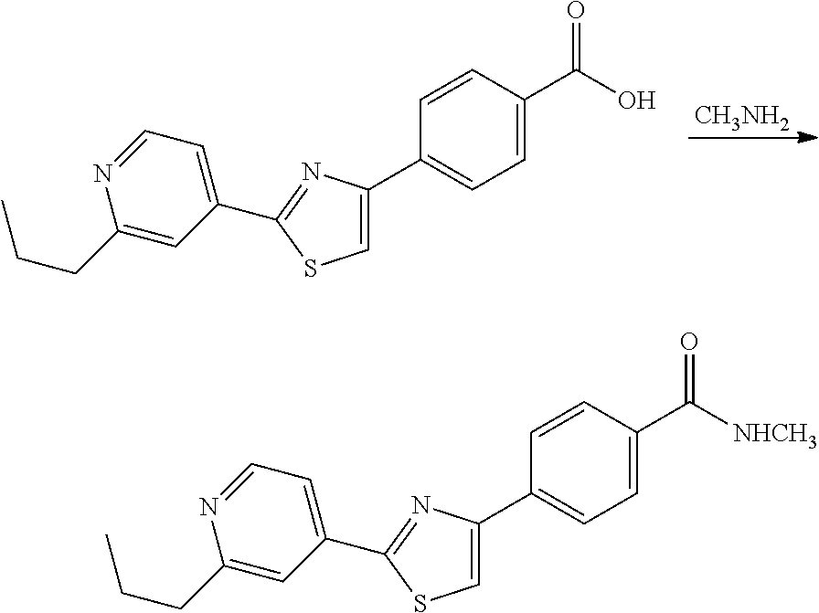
[CH3NH2].C1=CC(C2=CSC(C3=CC=NC(CCC)=C3)=N2)=CC=C1C(O)=O.C1=CC(C2=CSC(C3=CC=NC(CCC)=C3)=N2)=CC=C1C([NHCH3])=O
